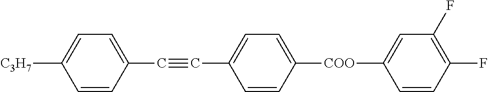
[COO](C1=CC=C(C#CC2=CC=C([C3H7])C=C2)C=C1)C1=CC(F)=C(F)C=C1
